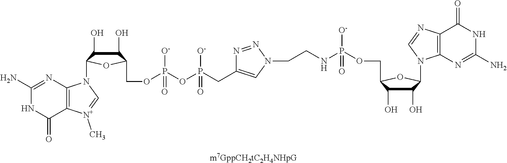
C1(O)C(O)C(COP([O-])(=O)NCCN2C=C(CP(OP([O-])(OCC3C(O)C(O)C(N4C5=C([N+](C)=C4)C(=O)NC(N)=N5)O3)=O)([O-])=O)N=N2)OC1N1C2=C(N=C1)C(=O)NC(N)=N2
